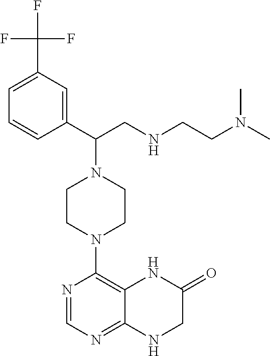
C(CNCCN(C)C)(N1CCN(C2=C3NC(=O)CNC3=NC=N2)CC1)C1=CC(C(F)(F)F)=CC=C1
